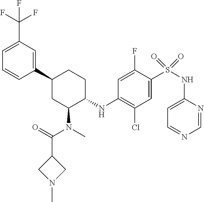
C1(C2CC(N(C)C(=O)C3CN(C)C3)C(NC3=C(Cl)C=C(S(NC4=CC=NC=N4)(=O)=O)C(F)=C3)CC2)=CC(C(F)(F)F)=CC=C1
